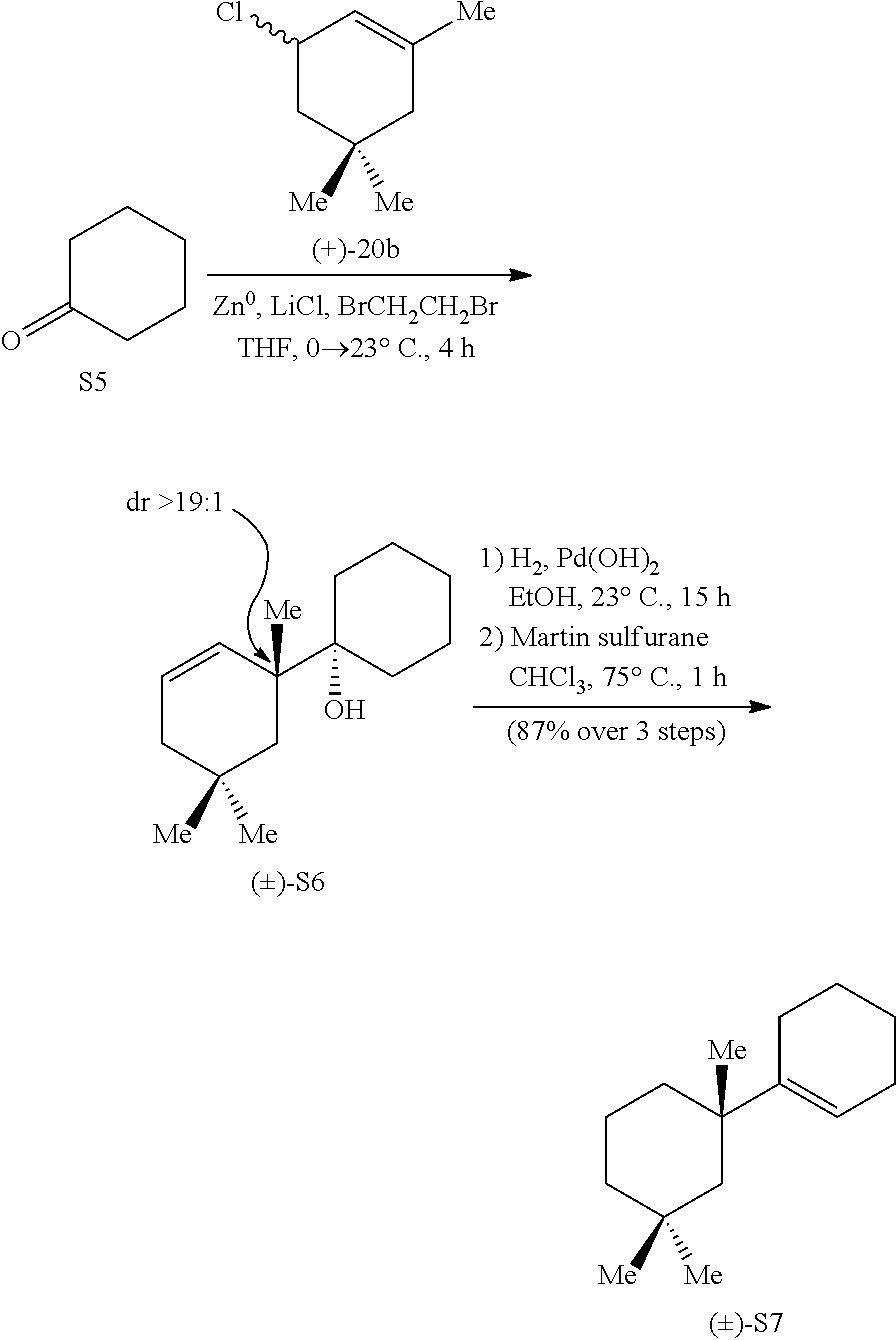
C1(Cl)CC([Me])([Me])CC([Me])=C1.C1C(=O)CCCC1.[S5].C1C(C2([Me])CC([Me])([Me])CC=C2)(O)CCCC1.C1C(C2([Me])CC([Me])([Me])CCC2)=CCCC1
